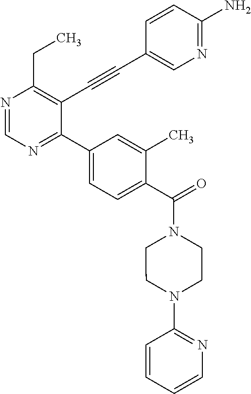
N1=CN=C(C2=CC=C(C(=O)N3CCN(C4=NC=CC=C4)CC3)C(C)=C2)C(C#CC2=CN=C(N)C=C2)=C1CC
